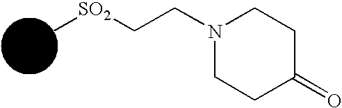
N1(CC[SO2]C)CCC(=O)CC1
